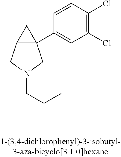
C12C(C3=CC(Cl)=C(Cl)C=C3)(C1)CN(CC(C)C)C2
